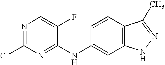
N1=C(Cl)N=C(NC2=CC3=C(C=C2)C(C)=NN3)C(F)=C1
